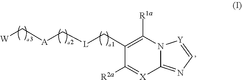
C1(C[L]C[A]C[W])=C([R1a])N2C(=NC=[Y]2)[X]=C1[R2a]
